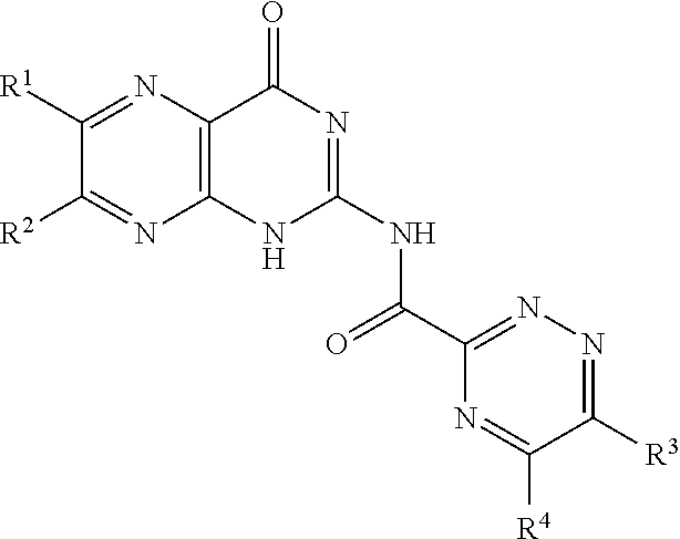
N1=C([R4])C([R3])=NN=C1C(=O)NC1=NC(=O)C2=C(N1)N=C([R2])C([R1])=N2
